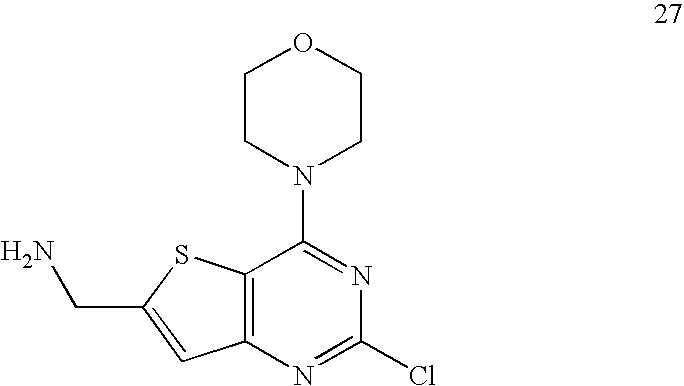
C12=C(N=C(Cl)N=C1N1CCOCC1)C=C(CN)S2
